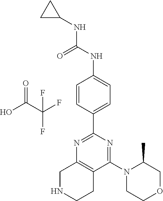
C1NCCC2=C1N=C(C1=CC=C(NC(NC3CC3)=O)C=C1)N=C2N1CCOCC1C.O=C(C(F)(F)F)O
